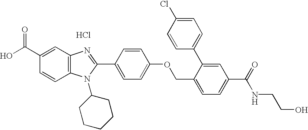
OC(C1=CC2=C(C=C1)N(C1CCCCC1)C(C1=CC=C(OCC3=CC=C(C(=O)NCCO)C=C3C3=CC=C(Cl)C=C3)C=C1)=N2)=O.Cl
